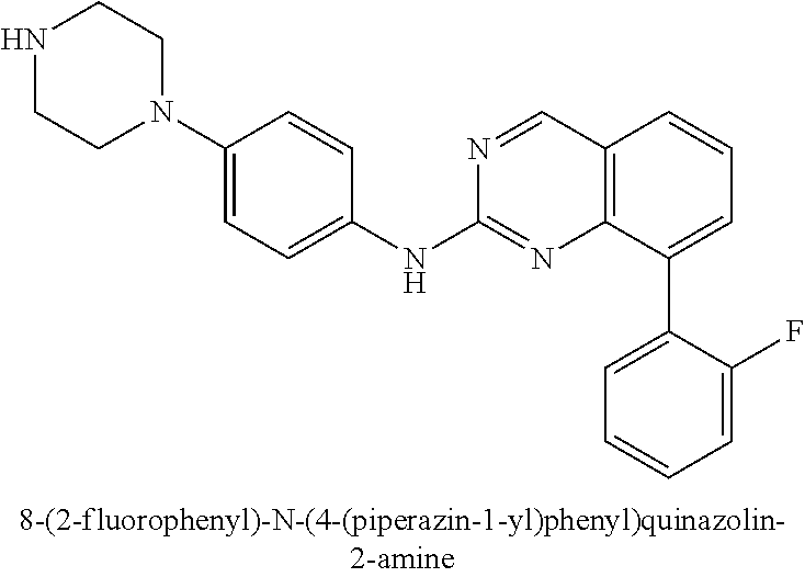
N1=CC2=C(N=C1NC1=CC=C(N3CCNCC3)C=C1)C(C1=CC=CC=C1F)=CC=C2
